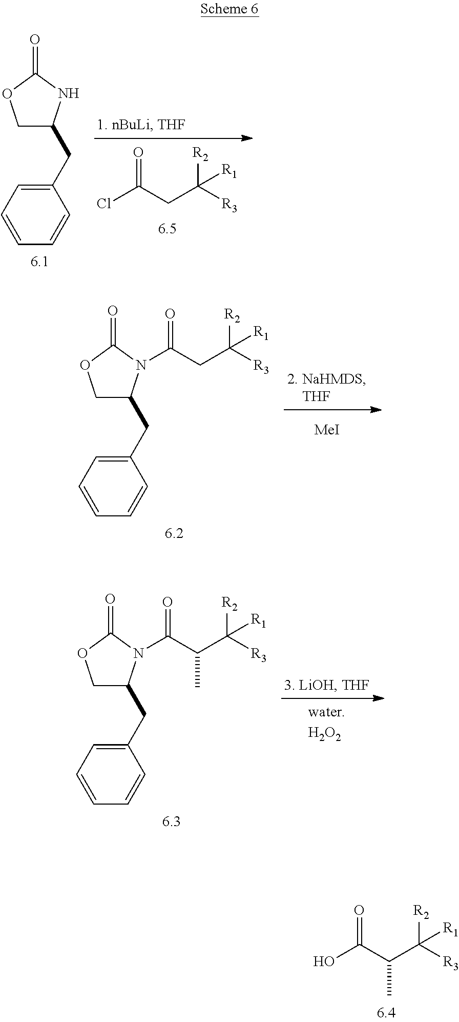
[MeI].C1C(CC2=CC=CC=C2)N(C(CC([R3])([R2])[R1])=O)C(=O)O1.C1C(CC2=CC=CC=C2)N(C(C(C)C([R3])([R2])[R1])=O)C(=O)O1.ClC(=O)CC([R3])([R2])[R1].C1C(CC2=CC=CC=C2)NC(=O)O1.OC(C(C)C([R3])([R2])[R1])=O
